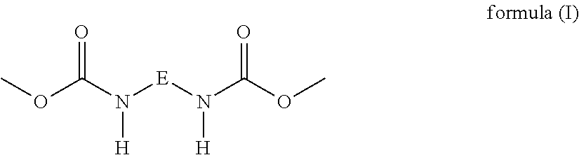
O=C(N([E]N(C(OC)=O)[H])[H])OC
